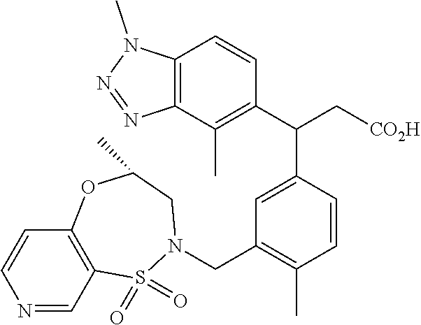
C12=C(C(C)=C(C(C[CO2H])C3=CC(CN4S(=O)(=O)C5=C(C=CN=C5)OC(C)C4)=C(C)C=C3)C=C1)N=NN2C
